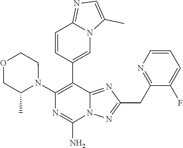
N1(C2=C(C3=CN4C(=NC=C4C)C=C3)C3=NC(CC4=NC=CC=C4F)=NN3C(N)=N2)CCOCC1C
